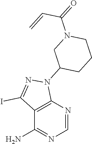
C1=NC2=C(C(N)=N1)C(I)=NN2C1CCCN(C(=O)C=C)C1
